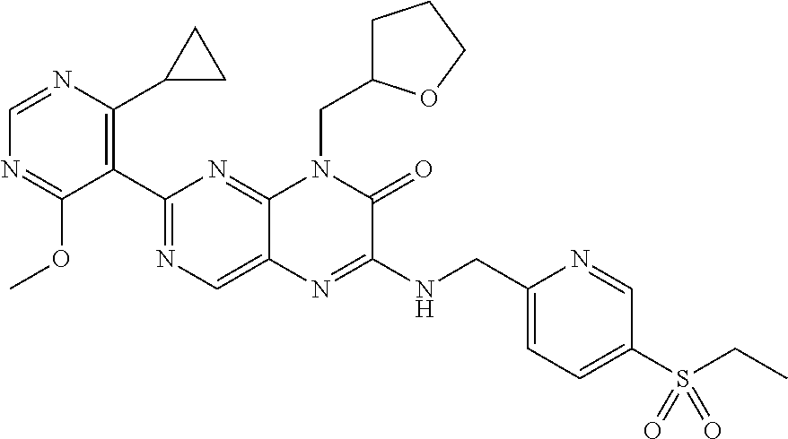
C1=NC(C2CC2)=C(C2=NC=C3C(=N2)N(CC2CCCO2)C(=O)C(NCC2=CC=C(S(=O)(=O)CC)C=N2)=N3)C(OC)=N1
